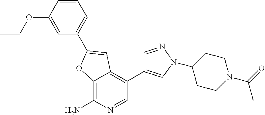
C12=C(N)N=CC(C3=CN(C4CCN(C(C)=O)CC4)N=C3)=C1C=C(C1=CC=CC(OCC)=C1)O2
